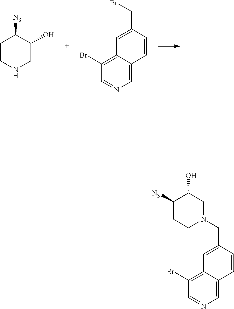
C1CNCC(O)C1[N3].C1(Br)=C2C(=CN=C1)C=CC(CBr)=C2.C1(Br)=C2C(=CN=C1)C=CC(CN1CC(O)C([N3])CC1)=C2
